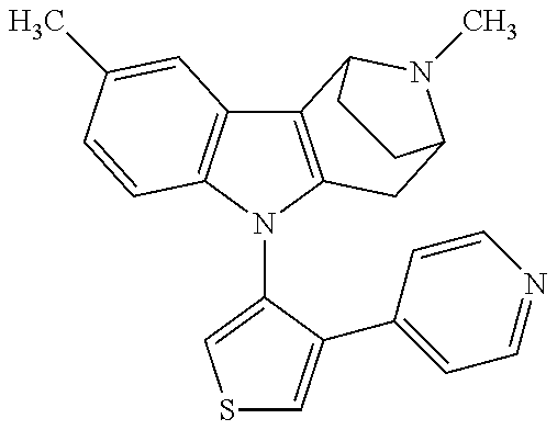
C12=C(N(C3=CSC=C3C3=CC=NC=C3)C3=C1C=C(C)C=C3)CC1N(C)C2CC1
